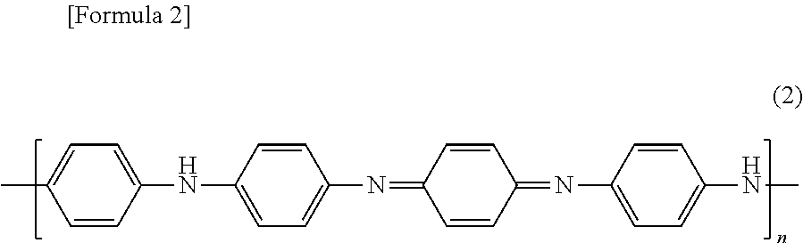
CC1=CC=C(NC2=CC=C(N=C3C=CC(=NC4=CC=C(NC)C=C4)C=C3)C=C2)C=C1
